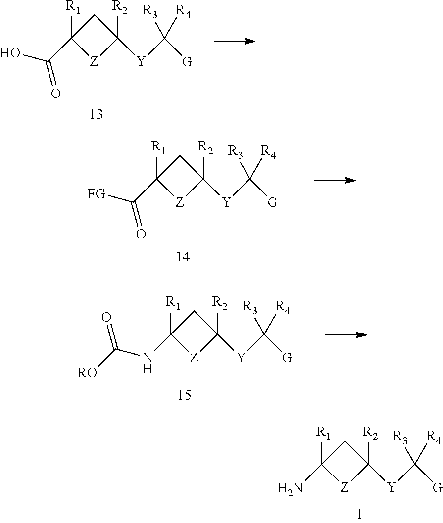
C1C(C(O)=O)([R1])[Z]C1([Y]C([G])([R3])[R4])[R2].C1C(C([FG])=O)([R1])[Z]C1([Y]C([G])([R3])[R4])[R2].C1C(NC([RO])=O)([R1])[Z]C1([Y]C([G])([R3])[R4])[R2].C1C(N)([R1])[Z]C1([Y]C([G])([R3])[R4])[R2]
